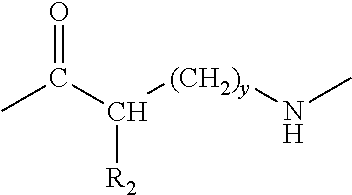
CC(C([(CH2)y]NC)[R2])=O
